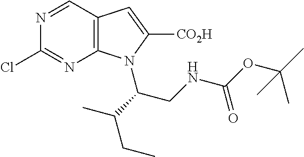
N1=CC2=C(N=C1Cl)N(C(C(C)CC)CNC(OC(C)(C)C)=O)C([CO2H])=C2
